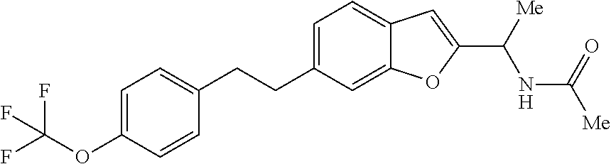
O(C1=CC=C(CCC2=CC=C3C(=C2)OC(C([Me])NC(=O)[Me])=C3)C=C1)C(F)(F)F
